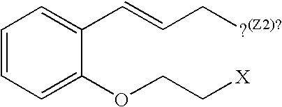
C1=CC=C(OCC[X])C(C=CC[?(Z2)?])=C1
